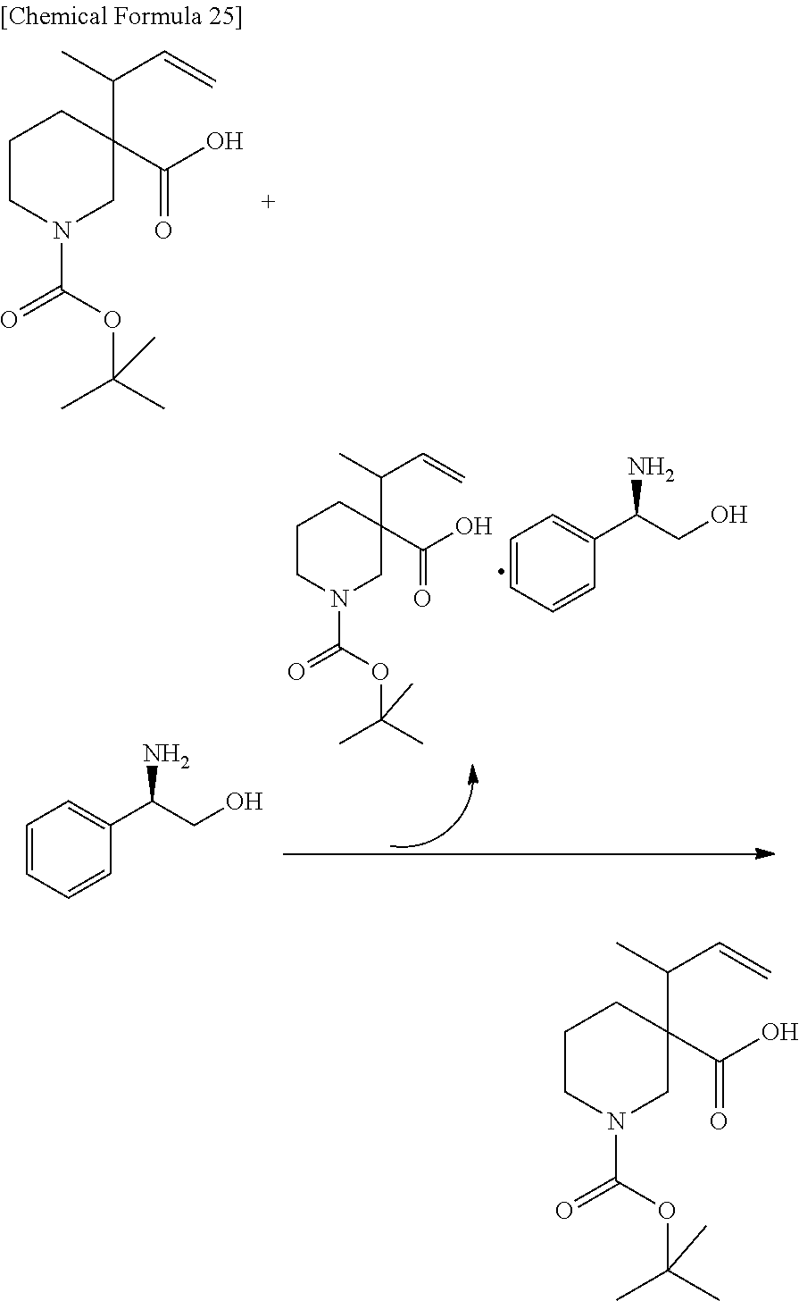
C1CN(C(OC(C)(C)C)=O)CC(C(O)=O)(C(C=C)C)C1.C1=CC=CC(C(CO)N)=C1.C1CN(C(OC(C)(C)C)=O)CC(C(O)=O)(C(C=C)C)C1.C1=CC=CC(C(CO)N)=C1.C1CN(C(OC(C)(C)C)=O)CC(C(O)=O)(C(C=C)C)C1
